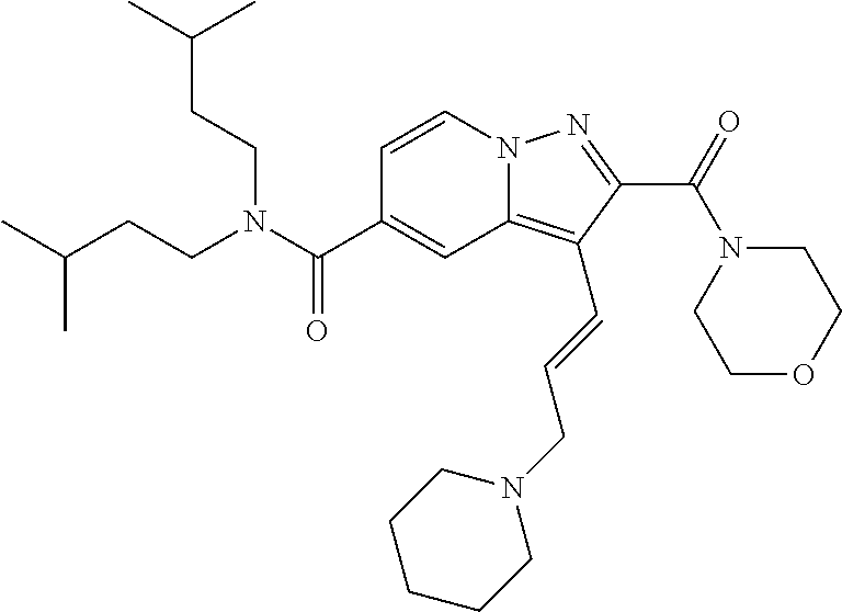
O=C(N1CCOCC1)C1=NN2C(=C1C=CCN1CCCCC1)C=C(C(N(CCC(C)C)CCC(C)C)=O)C=C2
